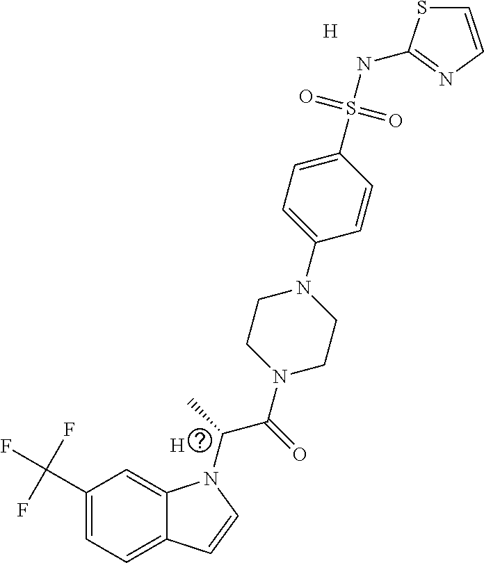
[H].C1(C(F)(F)F)=CC=C2C(=C1)N(C(C(N1CCN(C3=CC=C(S(NC4=NC=CS4)(=O)=O)C=C3)CC1)=O)C)C=C2.[H]
